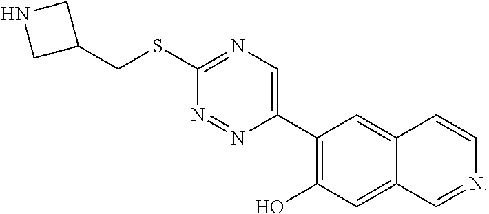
C(SC1=NC=C(C2=C(O)C=C3C(=C2)C=CN=C3)N=N1)C1CNC1
